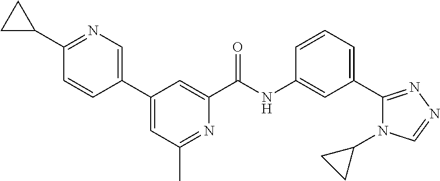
C1(C2=CC(C)=NC(C(=O)NC3=CC(C4=NN=CN4C4CC4)=CC=C3)=C2)=CN=C(C2CC2)C=C1
